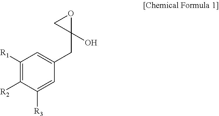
C1([R1])=C([R2])C([R3])=CC(CC2(O)OC2)=C1
